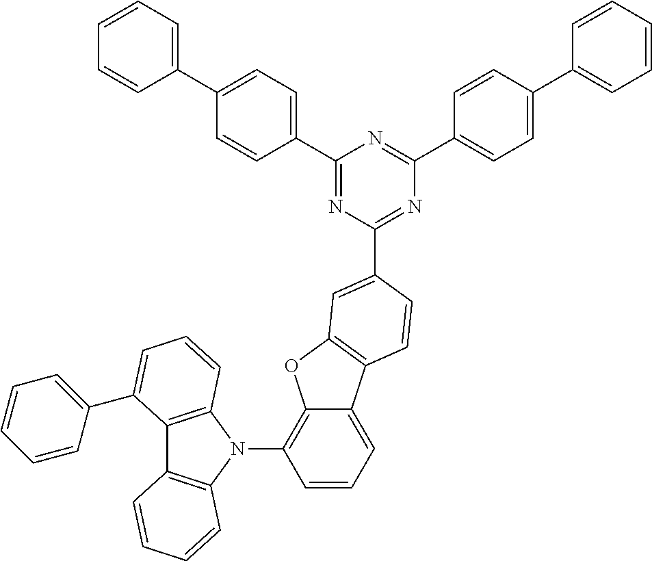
C1=CC=C(C2=CC=C(C3=NC(C4=CC5=C(C6=CC=CC(N7C8=C(C9=C7C=CC=C9C7=CC=CC=C7)C=CC=C8)=C6O5)C=C4)=NC(C4=CC=C(C5=CC=CC=C5)C=C4)=N3)C=C2)C=C1
